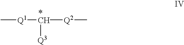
C[Q1]C([Q2]C)[Q3]
